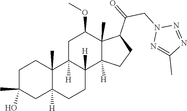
C1C(C)(O)CC2([H])C(C)(C1)C1([H])C([H])(CC2)C2([H])C(C)(C(OC)C1)C(C(CN1N=C(C)N=N1)=O)CC2
